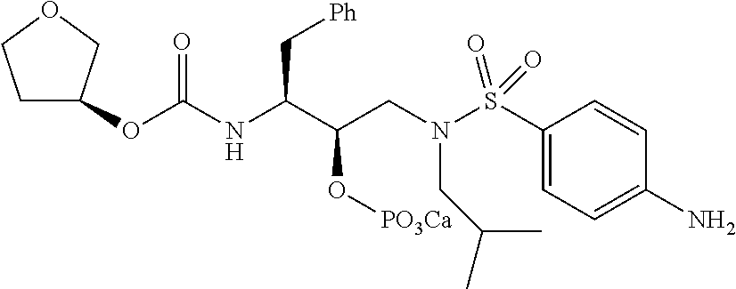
C(C(C)C)N(S(C1=CC=C(N)C=C1)(=O)=O)CC(C(NC(OC1CCOC1)=O)C[Ph])O[PO3Ca]
